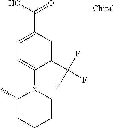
C1CN(C2=CC=C(C(O)=O)C=C2C(F)(F)F)C(C)CC1
